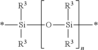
*[Si]([R3])([R3])O[Si]([R3])(*)[R3]
